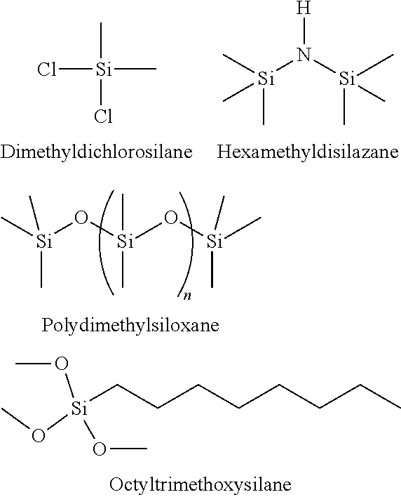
[Si](O[Si](O[Si](C)(C)C)(C)C)(C)(C)C.O(C)[Si](OC)(OC)CCCCCCCC.Cl[Si](C)(C)Cl.[Si](N([Si](C)(C)C)[H])(C)(C)C
